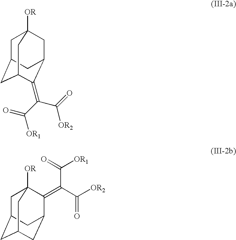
C1C2CC3C(=C(C(=O)[OR1])C(=O)[OR2])C(CC1([OR])C3)C2.C1C2CC3CC(C(=C(C([OR2])=O)C(=O)[OR1])C1([OR])C3)C2
